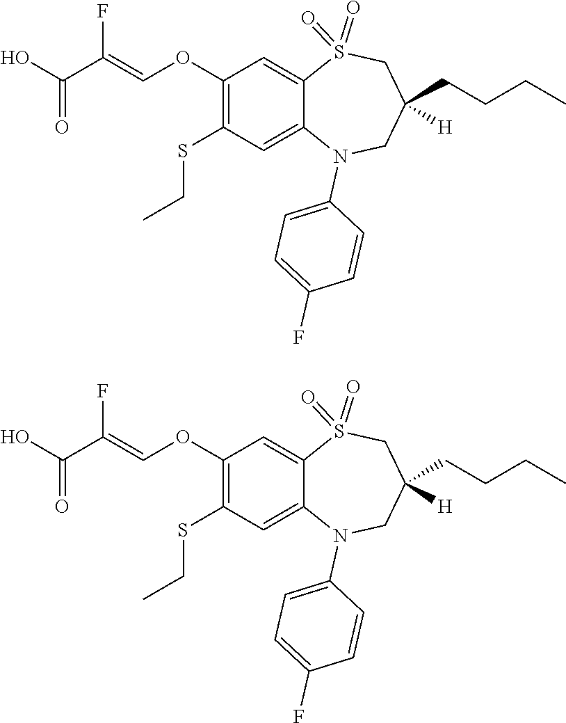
C1C(CCCC)([H])CN(C2=CC=C(F)C=C2)C2=CC(SCC)=C(OC=C(C(O)=O)F)C=C2S1(=O)=O.C1C(CCCC)([H])CN(C2=CC=C(F)C=C2)C2=CC(SCC)=C(OC=C(C(O)=O)F)C=C2S1(=O)=O
